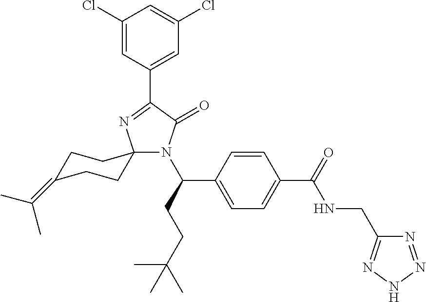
C1(Cl)=CC(C2=NC3(N(C(CCC(C)(C)C)C4=CC=C(C(=O)NCC5=NNN=N5)C=C4)C2=O)CCC(=C(C)C)CC3)=CC(Cl)=C1
